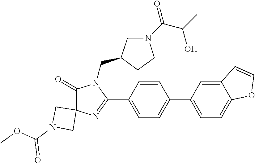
C1(=O)C2(N=C(C3=CC=C(C4=CC=C5C(=C4)C=CO5)C=C3)N1CC1CN(C(C(C)O)=O)CC1)CN(C(OC)=O)C2
